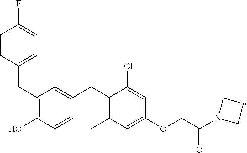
C(C1=C(O)C=CC(CC2=C(C)C=C(OCC(N3CCC3)=O)C=C2Cl)=C1)C1=CC=C(F)C=C1
